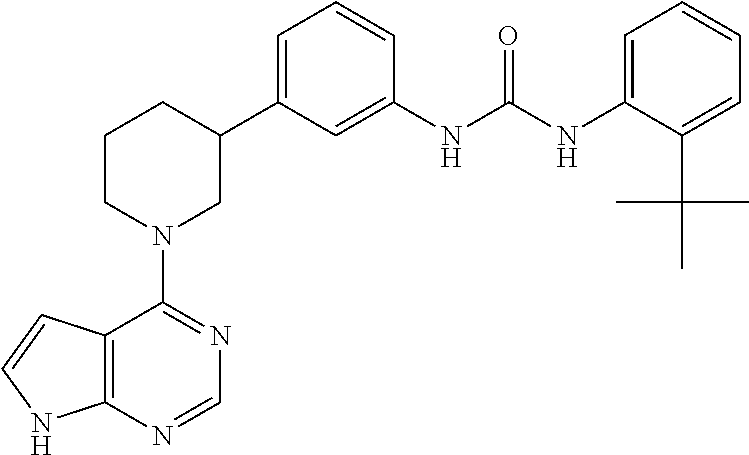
C12=C(N=CN=C1N1CC(C3=CC=CC(NC(NC4=CC=CC=C4C(C)(C)C)=O)=C3)CCC1)NC=C2
